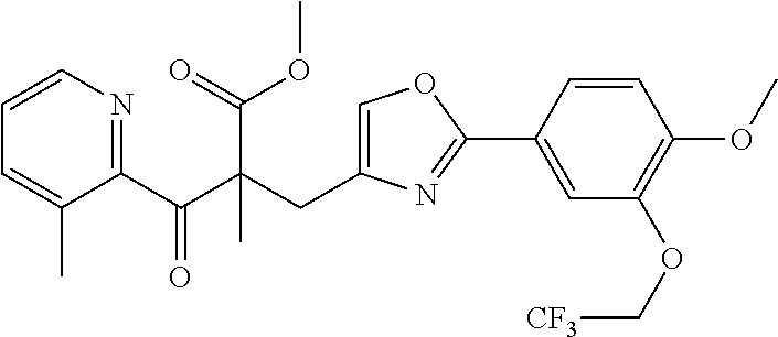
C1=C(CC(C(C2=NC=CC=C2C)=O)(C(=O)OC)C)N=C(C2=CC(OC[CF3])=C(OC)C=C2)O1
